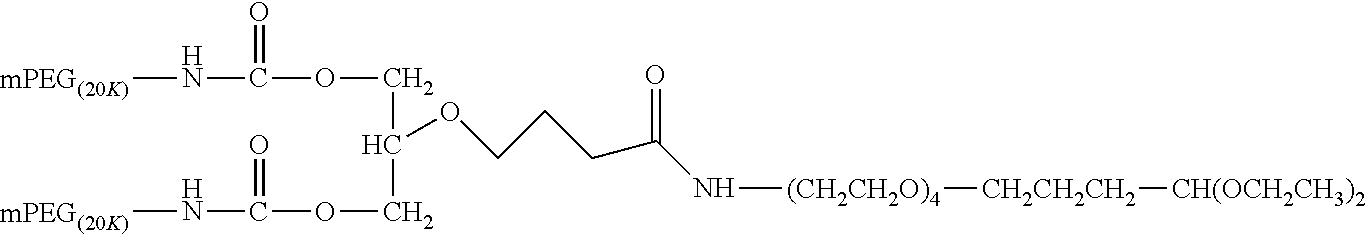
[mPEG(20K)]NC(OCC(COC(N[mPEG(20K)])=O)OCCCC(N[(CH2CH2O)4][CH2CH2CH2][CH(OCH2CH3)2])=O)=O
